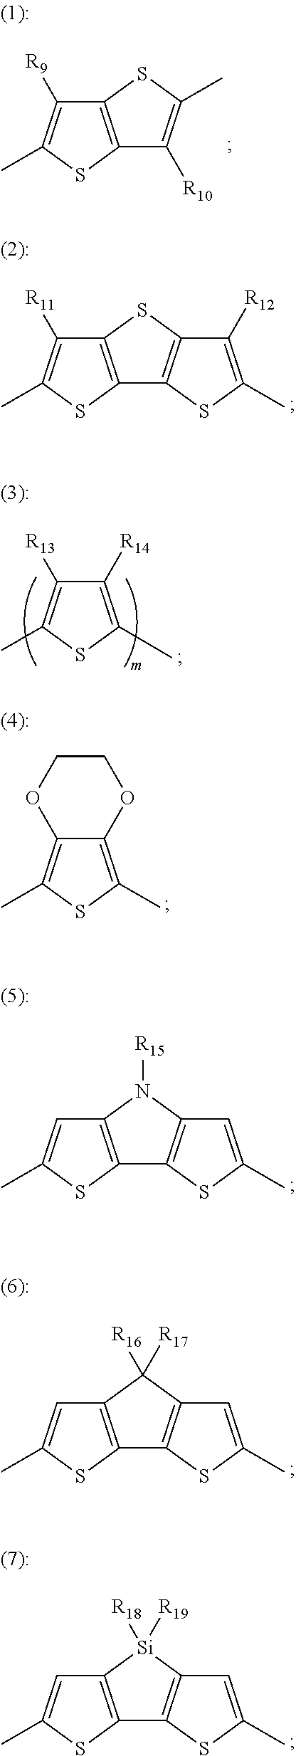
C12=C(SC(C)=C1[R9])C([R10])=C(C)S2.C12=C(SC(C)=C1[R11])C1=C(S2)C([R12])=C(C)S1.C1([R14])=C(C)SC(C)=C1[R13].C12=C(C)SC(C)=C1OCCO2.C12=C(SC(C)=C1)C1=C(N2[R15])C=C(C)S1.C12=C(SC(C)=C1)C1=C(C2([R17])[R16])C=C(C)S1.C12=C(SC(C)=C1)C1=C([Si]2([R19])[R18])C=C(C)S1
